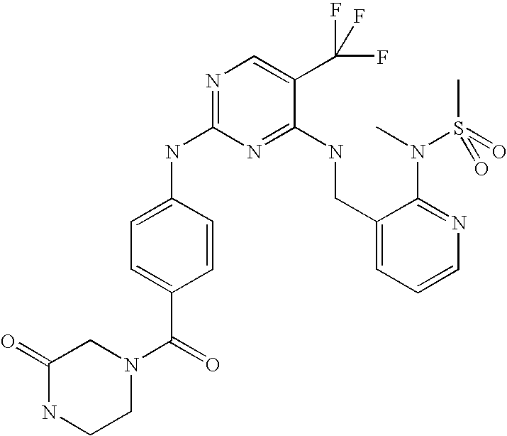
C1(CNC2=NC(NC3=CC=C(C(=O)N4CC(=O)NCC4)C=C3)=NC=C2C(F)(F)F)=CC=CN=C1N(C)S(C)(=O)=O
